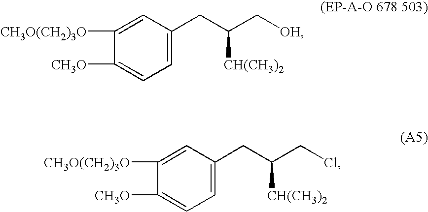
C1=C(CC(C[OH])[CH(CH3)2])C=C([CH3O(CH2)3O])C([CH3O])=C1.C1=C(CC(CCl)[CH(CH3)2])C=C([CH3O(CH2)3O])C([CH3O])=C1
